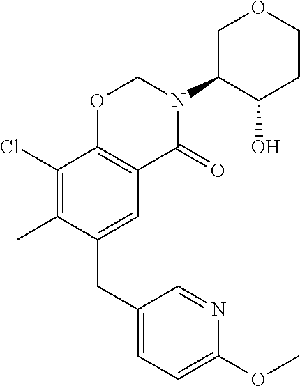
C1(CC2=CC3=C(C(Cl)=C2C)OCN(C2C(O)CCOC2)C3=O)=CC=C(OC)N=C1
